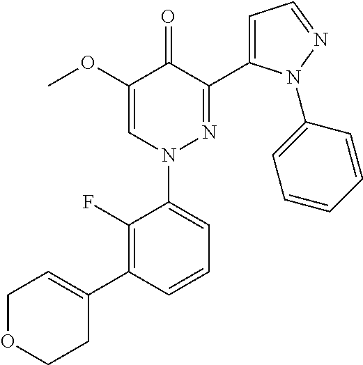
C1=CC(C2=CCOCC2)=C(F)C(N2N=C(C3=CC=NN3C3=CC=CC=C3)C(=O)C(OC)=C2)=C1
